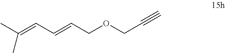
C(=CC=CCOCC#C)(C)C
